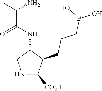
N1C([CO2H])C(CCCB(O)O)C(NC(C(C)N)=O)C1
